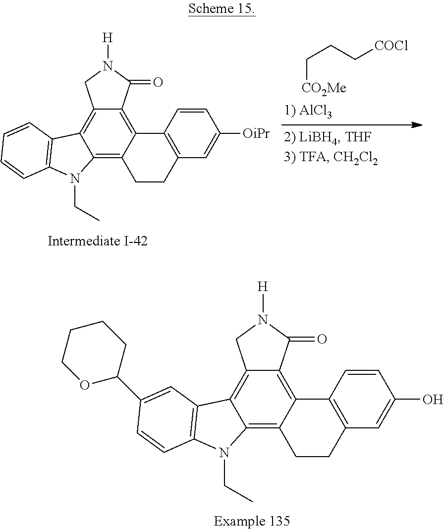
C12=C3C(=C4C(=C1C1=C(N2CC)C=CC=C1)CN([H])C4=O)C1=C(CC3)C=C([OiPr])C=C1.[CO2Me]CCC[COCl].C12=C3C(=C4C(=C1C1=C(N2CC)C=CC(C2CCCCO2)=C1)CN([H])C4=O)C1=C(CC3)C=C(O)C=C1
